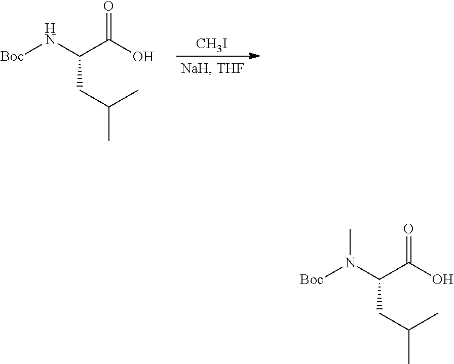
[CH3I].[Boc]NC(C(O)=O)CC(C)C.[Boc]N(C(C(O)=O)CC(C)C)C
